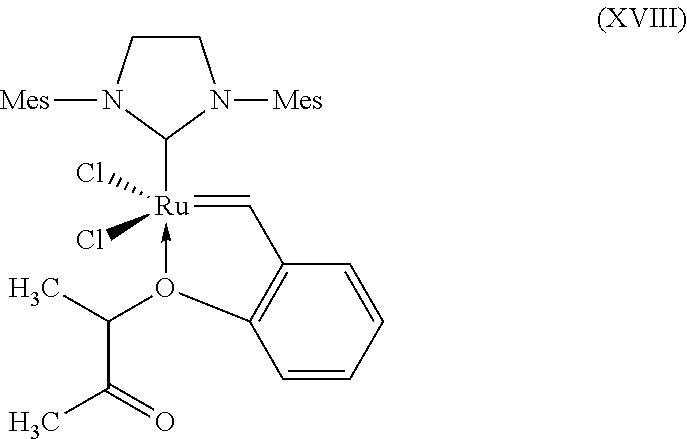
C1([Ru]2(Cl)(Cl)-O(C(C)C(=O)C)C3=C(C=2)C=CC=C3)N([Mes])CCN1[Mes]
